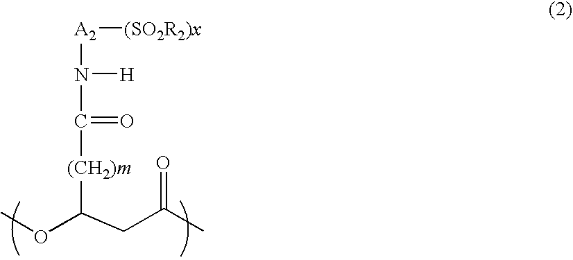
[A2](N([H])C(=O)[(CH2)m]C(OC)CC(C)=O)[(SO2R2)x]
